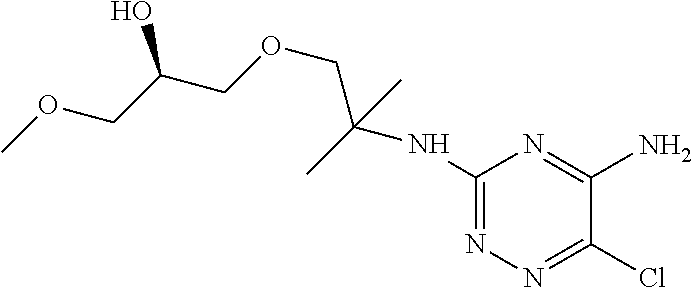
C1(NC(COCC(COC)O)(C)C)=NN=C(Cl)C(N)=N1
